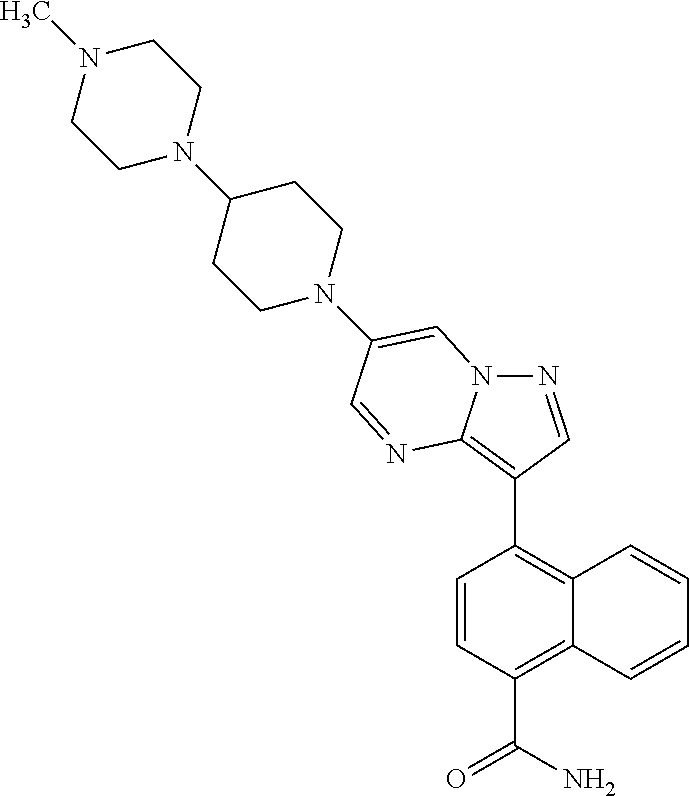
N1=CC(C2=C3C(=C(C(N)=O)C=C2)C=CC=C3)=C2N1C=C(N1CCC(N3CCN(C)CC3)CC1)C=N2
